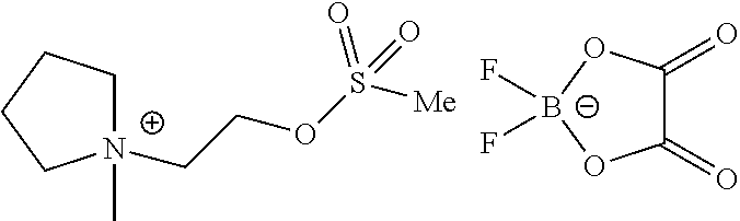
[N+]1(C)(CCOS([Me])(=O)=O)CCCC1.C1(=O)C(=O)O[B-](F)(F)O1
